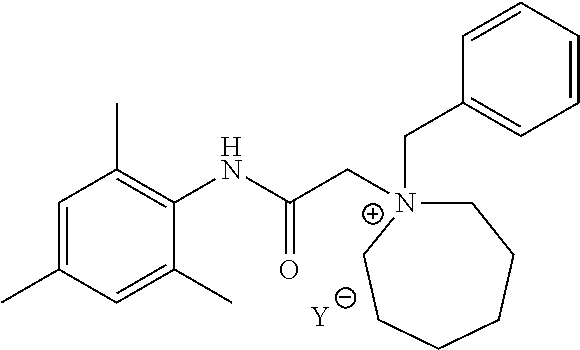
[Y].C1=C(C)C=C(C)C(NC(C[N+]2(CC3=CC=CC=C3)CCCCCC2)=O)=C1C
